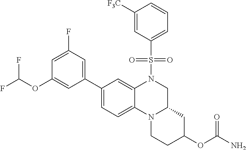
C1=C([F3C])C=CC=C1S(=O)(=O)N1CC2N(CCC(OC(=O)N)C2)C2=CC=C(C3=CC(F)=CC(OC(F)F)=C3)C=C12
